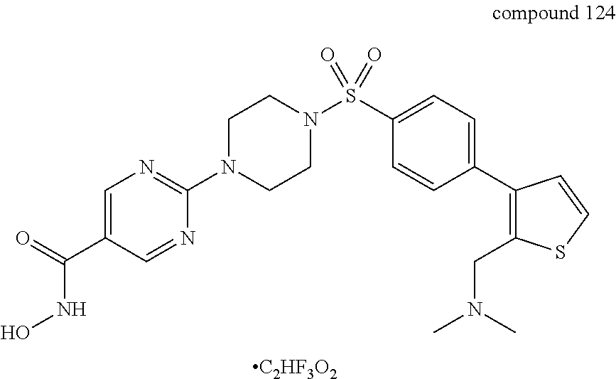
C1=C(C(=O)NO)C=NC(N2CCN(S(=O)(C3=CC=C(C4=C(CN(C)C)SC=C4)C=C3)=O)CC2)=N1.[C2HF3O2]
